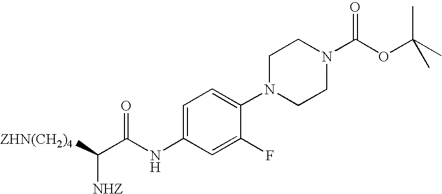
C1=C(NC(C([ZHN(CH2)4])[NHZ])=O)C=C(F)C(N2CCN(C(OC(C)(C)C)=O)CC2)=C1
